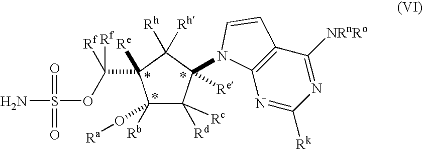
C1([Rb])(O[Ra])C([Rd])([Rc])C([Re])(N2C3=C(C([NRnRo])=NC([Rk])=N3)C=C2)C([Rh])([Rh])C1(C(OS(=O)(=O)N)([Rf])[Rf])[Re]
